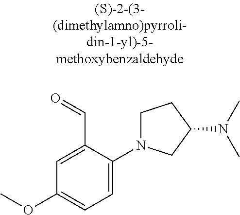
C1=C(C=O)C(N2CCC(N(C)C)C2)=CC=C1OC
